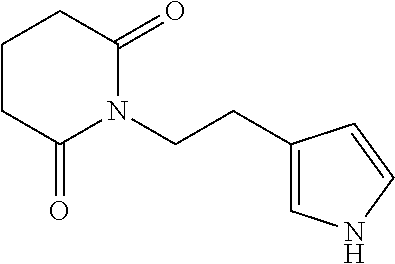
C1C(=O)N(CCC2=CNC=C2)C(=O)CC1
